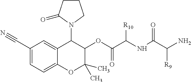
C1(C#N)=CC=C2C(=C1)C(N1CCCC1=O)C(OC(C(NC(C([R9])N)=O)[R10])=O)C(C)(C)O2
